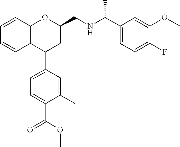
C12=C(C(C3=CC=C(C(OC)=O)C(C)=C3)CC(CNC(C)C3=CC=C(F)C(OC)=C3)O1)C=CC=C2
